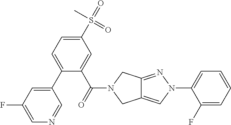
C1(C2=CC=C(S(=O)(C)=O)C=C2C(=O)N2CC3=CN(C4=CC=CC=C4F)N=C3C2)=CC(F)=CN=C1
